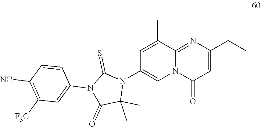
C1=C(C)C2=NC(CC)=CC(=O)N2C=C1N1C(=S)N(C2=CC([F3C])=C([NC])C=C2)C(=O)C1(C)C
